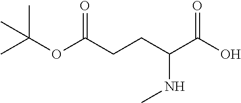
C(CC(C(O)=O)NC)C(OC(C)(C)C)=O
